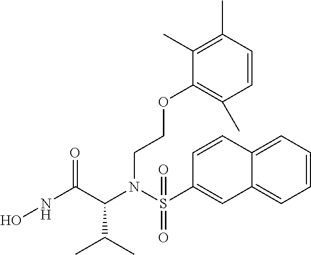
C(N(C(C(C)C)C(NO)=O)S(C1=CC2=CC=CC=C2C=C1)(=O)=O)COC1=C(C)C=CC(C)=C1C
